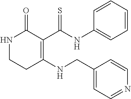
N1CCC(NCC2=CC=NC=C2)=C(C(NC2=CC=CC=C2)=S)C1=O
